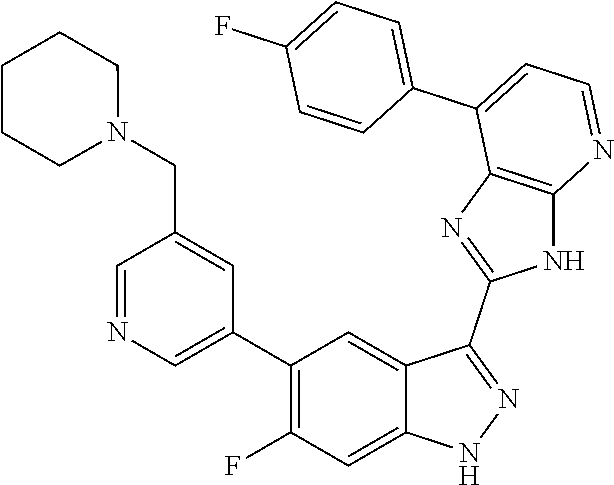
C1=NC=C(C2=C(F)C=C3C(=C2)C(C2=NC4=C(N2)N=CC=C4C2=CC=C(F)C=C2)=NN3)C=C1CN1CCCCC1
